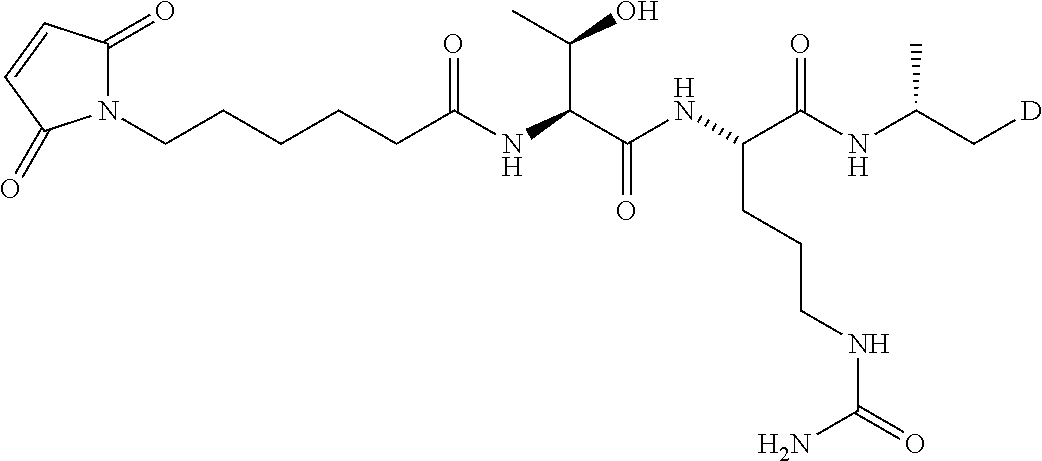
N1(CCCCCC(NC(C(NC(C(NC(C[D])C)=O)CCCNC(N)=O)=O)C(C)O)=O)C(=O)C=CC1=O
